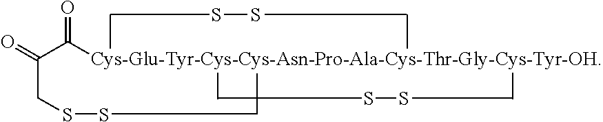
S.S.S.S.O=C([Cys-Glu-Tyr-Cys-Cys-Asn-Pro-Ala-Cys-Thr-Gly-Cys-Tyr-OH])C(=O)CS.S
